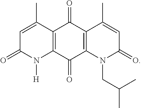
C1=C(C)C2=C(N([H])C1=O)C(=O)C1=C(C2=O)C(C)=CC(=O)N1CC(C)C
